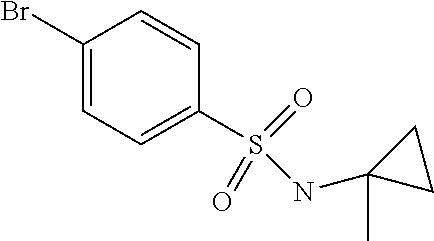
C1(Br)=CC=C(S(=O)(=O)NC2(C)CC2)C=C1
